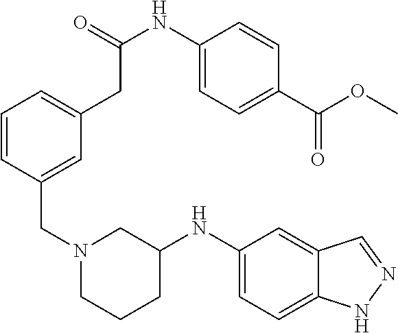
C1=CC(CN2CCCC(NC3=CC=C4C(=C3)C=NN4)C2)=CC(CC(NC2=CC=C(C(OC)=O)C=C2)=O)=C1
